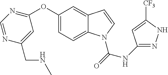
C1(OC2=CC=C3C(=C2)C=CN3C(=O)NC2=NNC([CF3])=C2)=NC=NC(CNC)=C1
